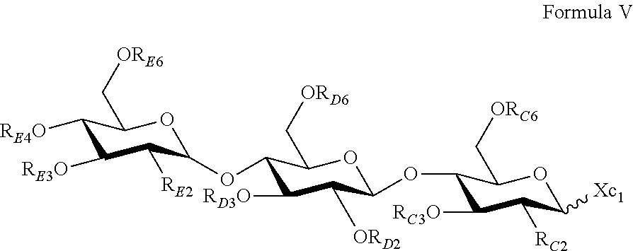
C1([RE4O])C(C[ORE6])OC(OC2C([RD3O])C([ORD2])C(OC3C([RC3O])C([RC2])C([Xc1])OC3C[ORC6])OC2C[ORD6])C([RE2])C1[RE3O]
